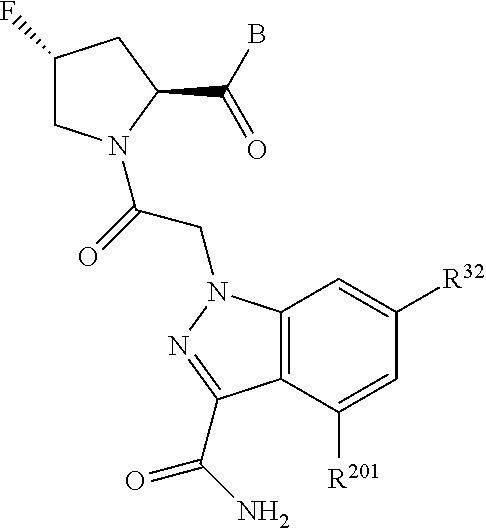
C1(F)CN(C(=O)CN2C3=C(C([R201])=CC([R32])=C3)C(C(=O)N)=N2)C(C(B)=O)C1
